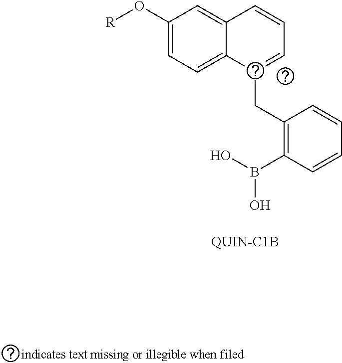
[R]OC1=CC=C2C(=C1)C=CC=C2CC1=C(B(O)O)C=CC=C1
